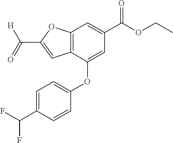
C12=C(C(OC3=CC=C(C(F)F)C=C3)=CC(C(OCC)=O)=C1)C=C(C([H])=O)O2
